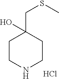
C1CNCCC1(CSC)O.Cl
